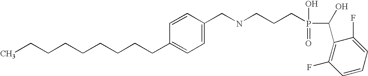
C(CCCCCCC1=CC=C(CNCCCP(=O)(O)C(C2=C(F)C=CC=C2F)O)C=C1)CC
